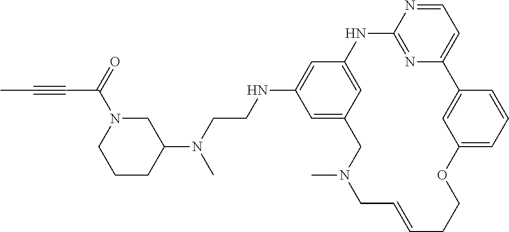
C1=NC2=NC(=C1)C1=CC(=CC=C1)OCCC=CCN(C)CC1=CC(NCCN(C3CN(C(=O)C#CC)CCC3)C)=CC(=C1)N2
